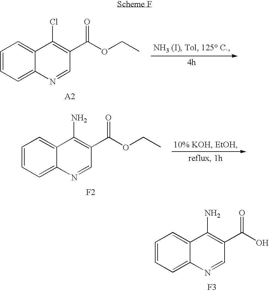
C1=CC=C2C(=C1)C(Cl)=C(C(OCC)=O)C=N2.C1=CC=C2C(=C1)C(N)=C(C(OCC)=O)C=N2.[F2].C1=CC=C2C(=C1)C(N)=C(C(O)=O)C=N2.[F3]
